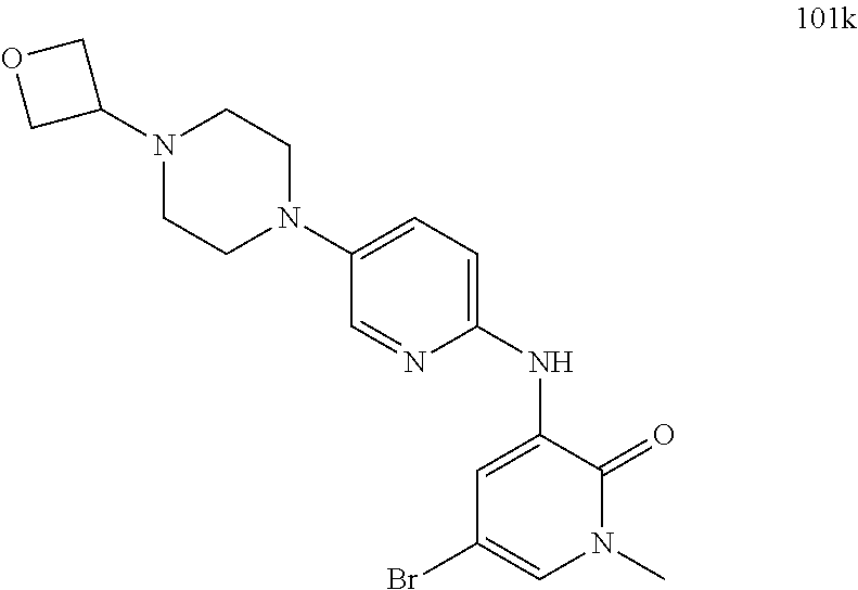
C1(NC2=CC(Br)=CN(C)C2=O)=CC=C(N2CCN(C3COC3)CC2)C=N1
